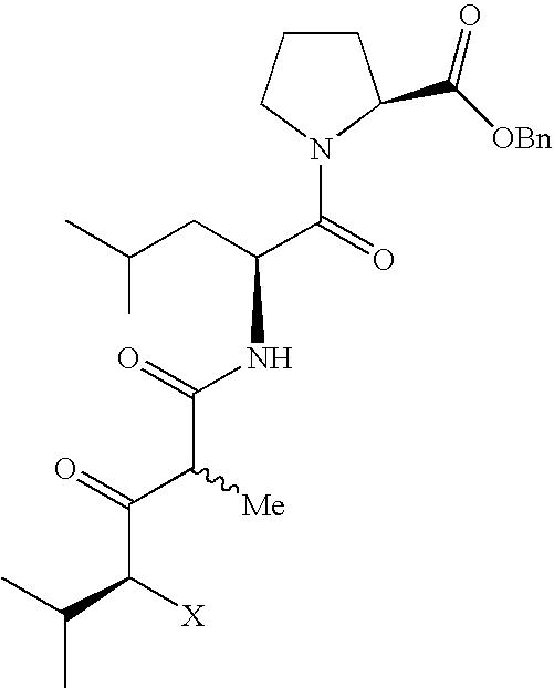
C1CCN(C(=O)C(CC(C)C)NC(C(C(=O)C(C(C)C)[X])[Me])=O)C1C([OBn])=O
